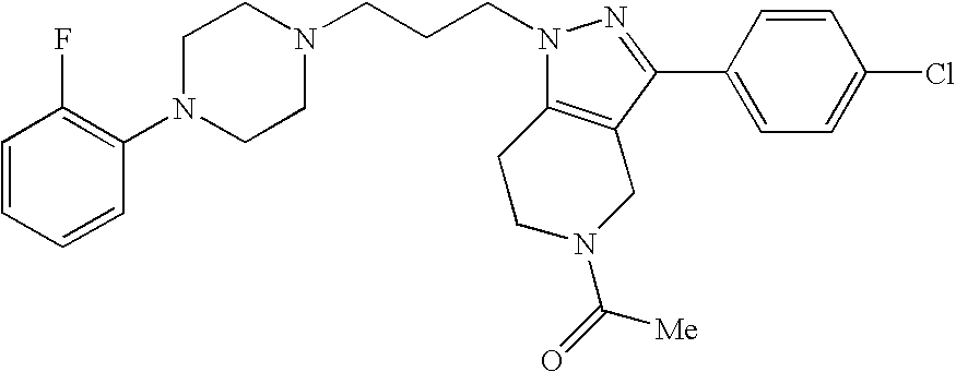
C1=CC=CC(N2CCN(CCCN3N=C(C4=CC=C(Cl)C=C4)C4=C3CCN(C([Me])=O)C4)CC2)=C1F
